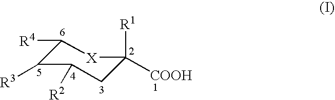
C1C([R1])([COOH])[X]C([R4])C([R3])C1[R2]
